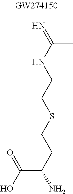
N=C(NCCSCCC(C(O)=O)N)C
